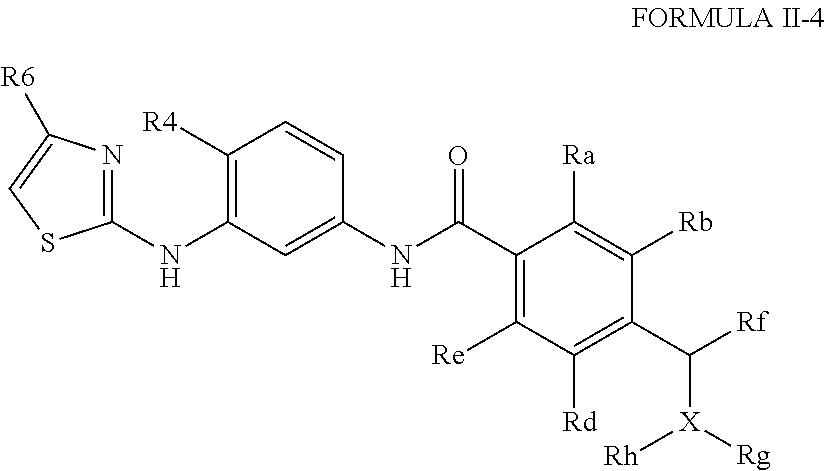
C1(NC2=C([R4])C=CC(NC(C3=C([Re])C([Rd])=C(C([Rf])[X]([Rh])[Rg])C([Rb])=C3[Ra])=O)=C2)=NC([R6])=CS1
